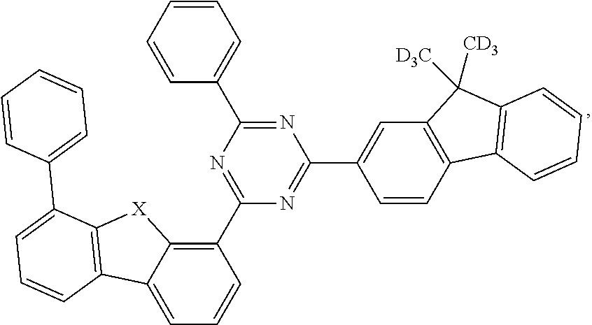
C1(C2=NC(C3=CC=CC=C3)=NC(C3=CC4=C(C=C3)C3=C(C4([D3C])[CD3])C=CC=C3)=N2)=C2C(=CC=C1)C1=C([X]2)C(C2=CC=CC=C2)=CC=C1
